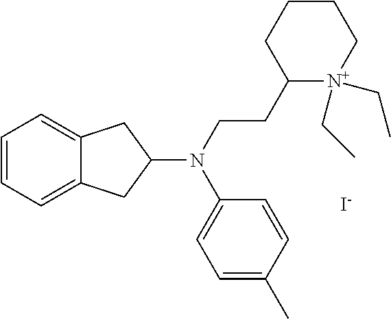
C1=CC=C2C(=C1)CC(N(CCC1[N+](CC)(CC)CCCC1)C1=CC=C(C)C=C1)C2.[I-]
